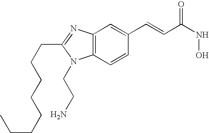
C12=C(C=CC(C=CC(=O)NO)=C1)N(CCN)C(CCCCCCCC)=N2
